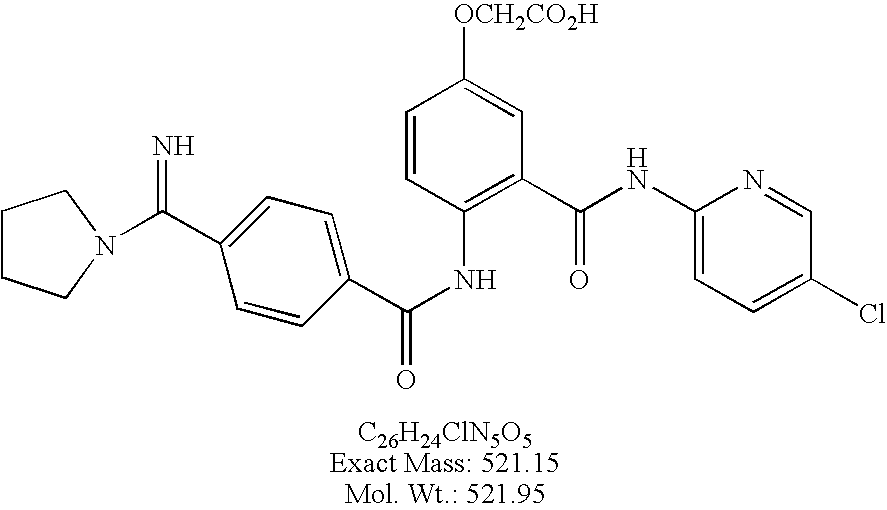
C1(C(=N)N2CCCC2)=CC=C(C(NC2=C(C(NC3=CC=C(Cl)C=N3)=O)C=C([OCH2CO2H])C=C2)=O)C=C1
